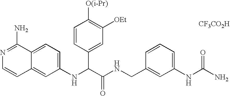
N1=C(N)C2=CC=C(NC(C3=CC([OEt])=C([O(i-Pr)])C=C3)C(NCC3=CC(NC(N)=O)=CC=C3)=O)C=C2C=C1.[CF3CO2H]
